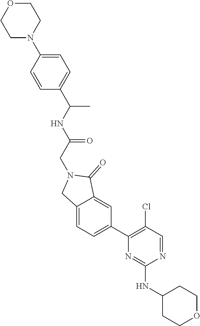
N1=CC(Cl)=C(C2=CC=C3C(=C2)C(=O)N(CC(=O)NC(C)C2=CC=C(N4CCOCC4)C=C2)C3)N=C1NC1CCOCC1
